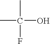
CC(O)(C)F
